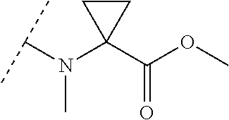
C(N(C1(C(=O)OC)CC1)C)(C)C
